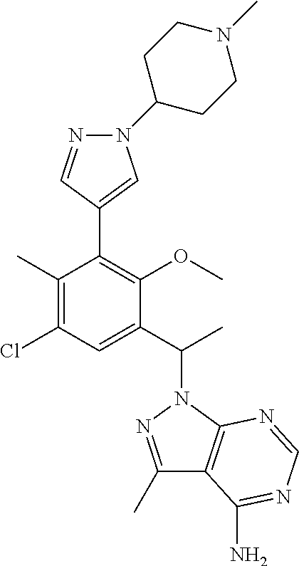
C1(C)=C(Cl)C=C(C(N2N=C(C)C3=C2N=CN=C3N)C)C(OC)=C1C1=CN(C2CCN(C)CC2)N=C1
